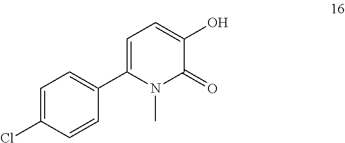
C1=C(Cl)C=CC(C2=CC=C(O)C(=O)N2C)=C1
